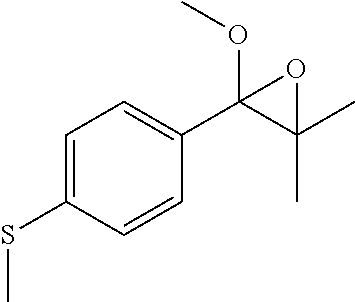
C1=C(SC)C=CC(C2(OC)C(C)(C)O2)=C1
